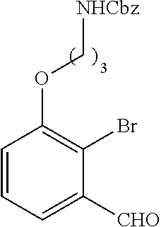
C1=CC=C([CHO])C(Br)=C1OC[NHCbz]
